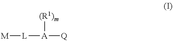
[M][L][A]([Q])[(R1)m]
